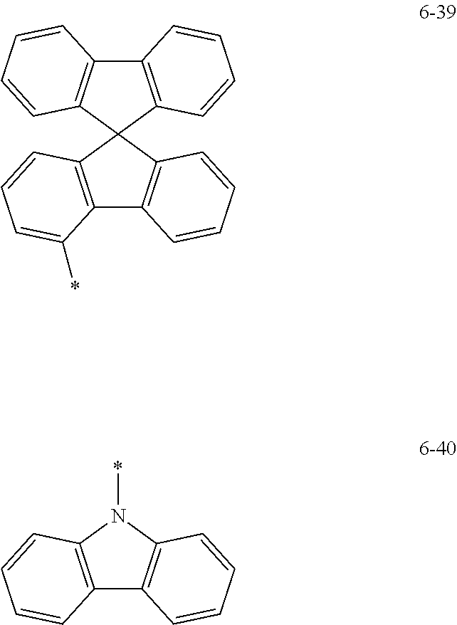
C12=C(C3(C4=C1C=CC=C4)C1=C(C4=C3C=CC=C4)C=CC=C1)C=CC=C2*.C12=C(N(*)C3=C1C=CC=C3)C=CC=C2
